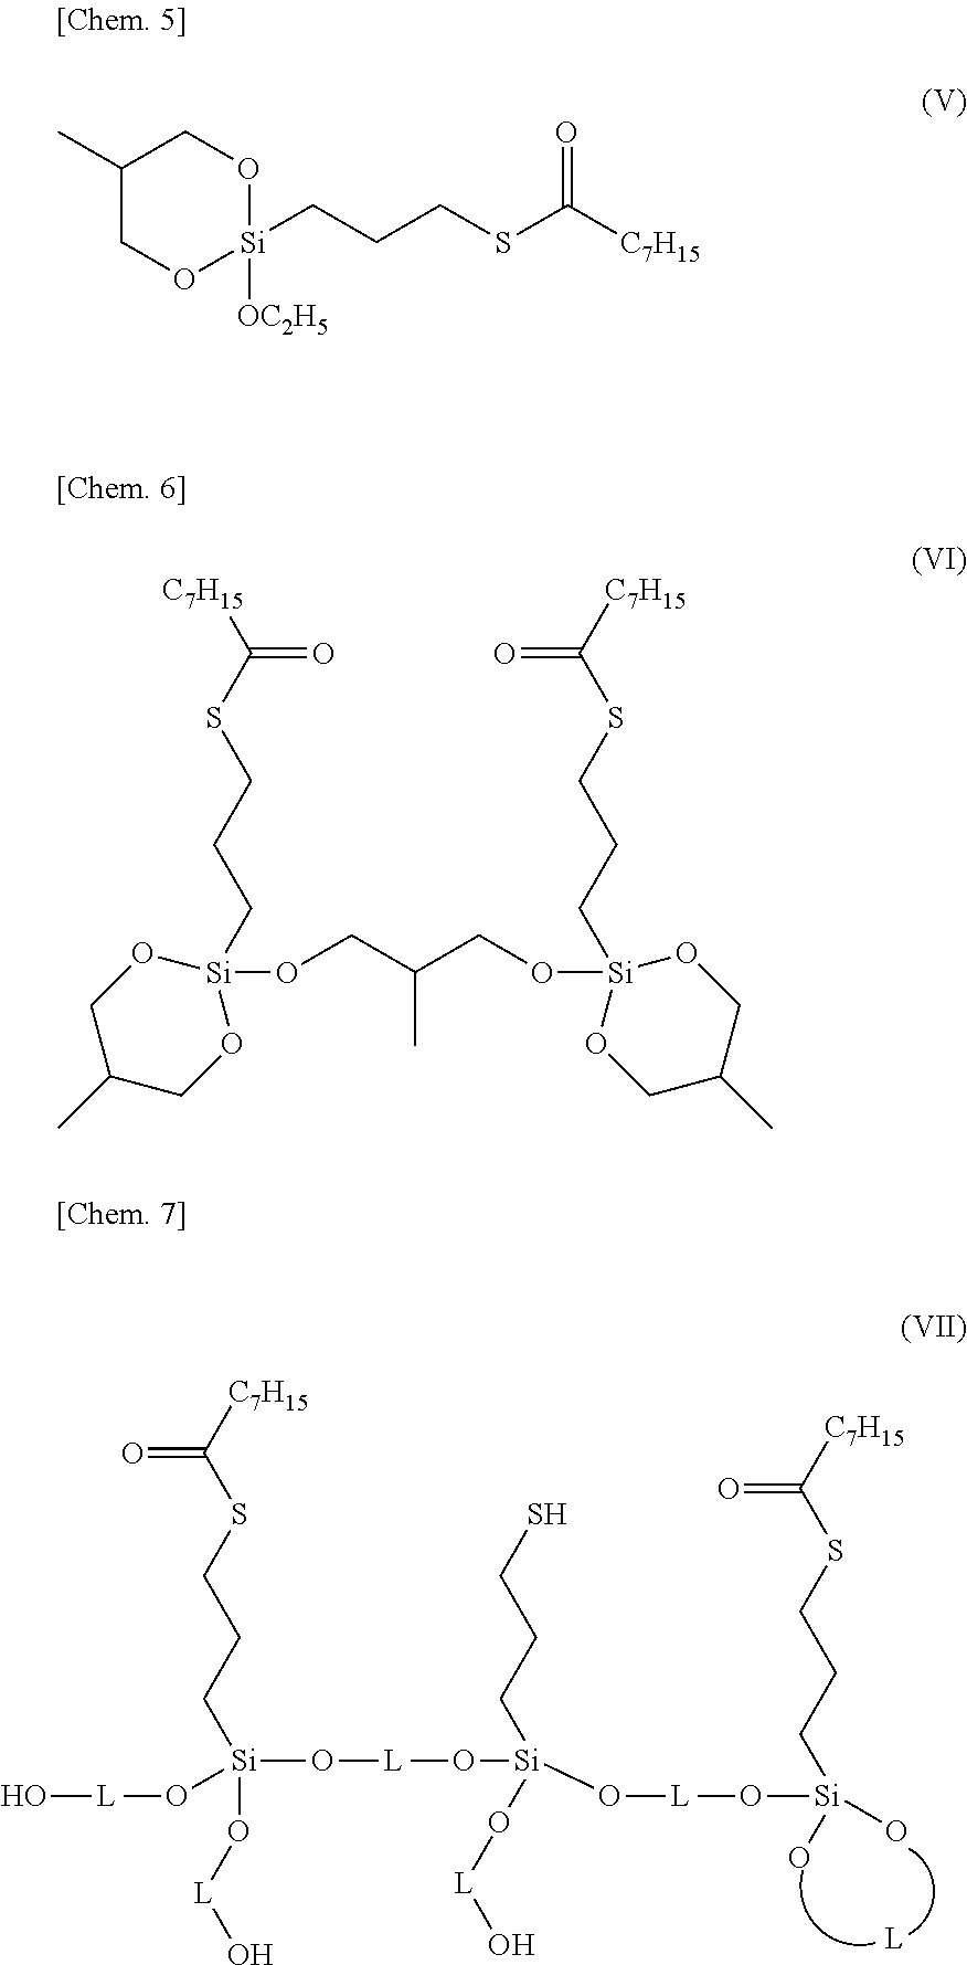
[Si](CCCSC([C7H15])=O)(O[L]O)(O[L]O[Si](CCCS)(O[L]O)O[L]O[Si](O)(CCCSC([C7H15])=O)O)O[L]O.C1(C)CO[Si](CCCSC([C7H15])=O)([OC2H5])OC1.[C7H15]C(SCCC[Si]1(OCC(CO[Si]2(CCCSC([C7H15])=O)OCC(C)CO2)C)OCC(C)CO1)=O
